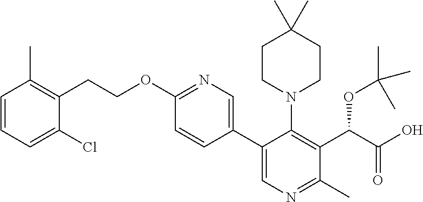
C1(OCCC2=C(C)C=CC=C2Cl)=NC=C(C2=CN=C(C)C(C(C(=O)O)OC(C)(C)C)=C2N2CCC(C)(C)CC2)C=C1
